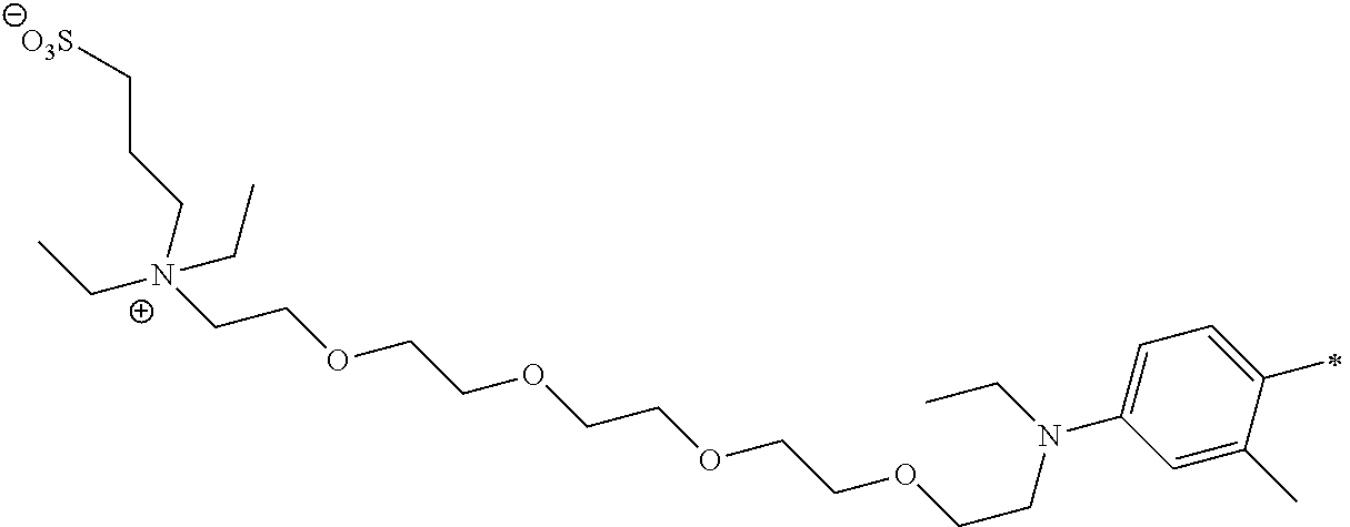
C([N+](CCOCCOCCOCCOCCN(CC)C1=CC=C(C)C(C)=C1)(CCC[O3S])CC)C
